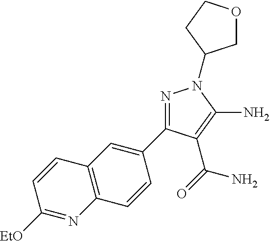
[EtO]C1=NC2=C(C=C1)C=C(C1=NN(C3COCC3)C(N)=C1C(=O)N)C=C2
